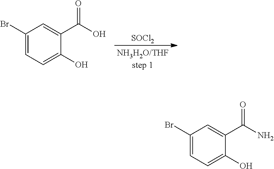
[SOCl2].C1(Br)=CC=C(O)C(C(O)=O)=C1.C1(Br)=CC=C(O)C(C(N)=O)=C1
